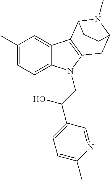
C1(C)=CC=C2C(=C1)C1=C(N2CC(C2=CC=C(C)N=C2)O)CC2N(C)C1CC2
